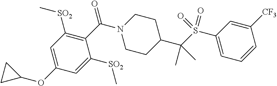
C1([SO2]C)=CC(OC2CC2)=CC([SO2]C)=C1C(N1CCC(C(S(C2=CC=CC([CF3])=C2)(=O)=O)(C)C)CC1)=O
